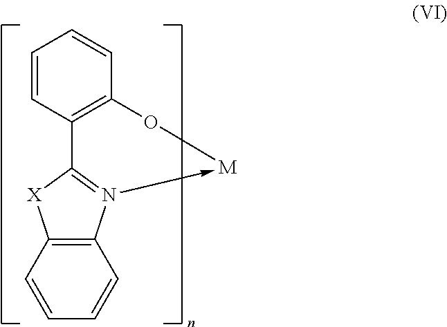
C12=C(C=CC=C1)[X]C1=N2->[M]OC2=C1C=CC=C2
